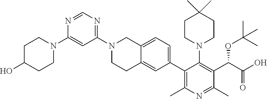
N1=CN=C(N2CCC3=CC(C4=C(C)N=C(C)C(C(OC(C)(C)C)C(=O)O)=C4N4CCC(C)(C)CC4)=CC=C3C2)C=C1N1CCC(O)CC1
